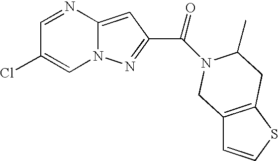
C1=NC2=CC(C(=O)N3C(C)CC4=C(C=CS4)C3)=NN2C=C1Cl
